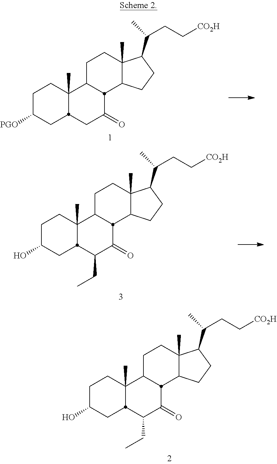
C1C([PGO])CC2C(C)(C1)C1CCC3(C)C(CCC3C(C)CC[CO2H])C1C(=O)C2.C1C(O)CC2C(C)(C1)C1CCC3(C)C(CCC3C(C)CC[CO2H])C1C(=O)C2CC.C1C(O)CC2C(C)(C1)C1CCC3(C)C(CCC3C(C)CC[CO2H])C1C(=O)C2CC
